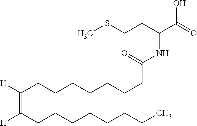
CSCCC(C(=O)O)NC(CCCCCCCC([H])=C([H])CCCCCCCC)=O
